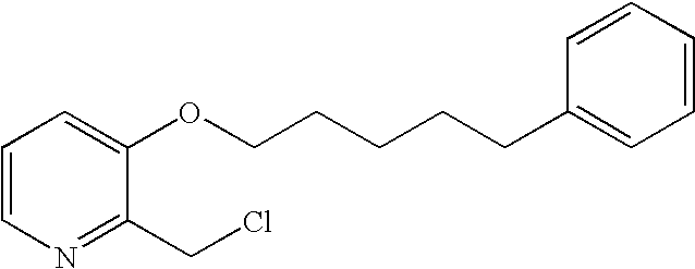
C1=CN=C(CCl)C(OCCCCCC2=CC=CC=C2)=C1
